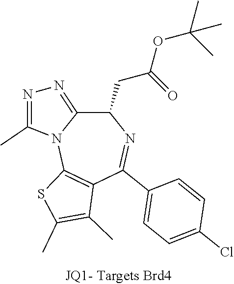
C1(CC(OC(C)(C)C)=O)C2=NN=C(C)N2C2=C(C(C3=CC=C(Cl)C=C3)=N1)C(C)=C(C)S2
